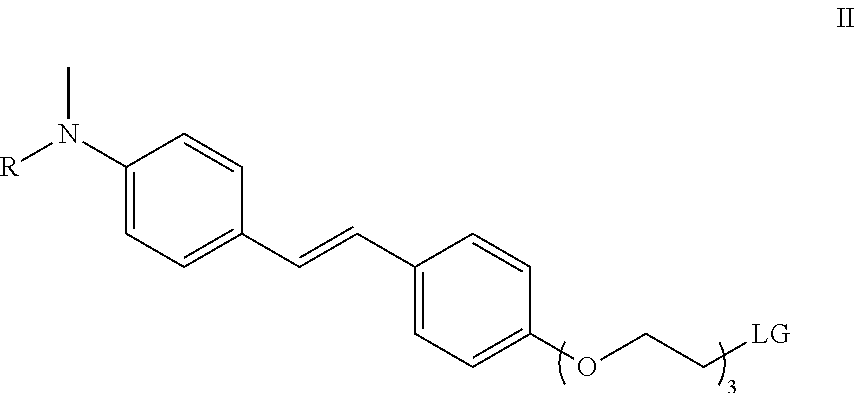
C1(N([R])C)=CC=C(C=CC2=CC=C(OCC[LG])C=C2)C=C1
